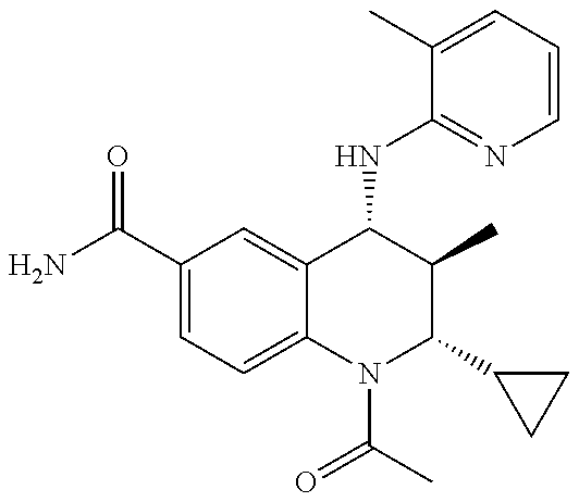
C1(C(=O)N)=CC=C2C(=C1)C(NC1=NC=CC=C1C)C(C)C(C1CC1)N2C(C)=O
